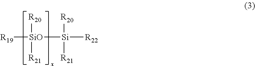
[R19][SiO]([R20])([R21])[Si]([R22])([R20])[R21]
